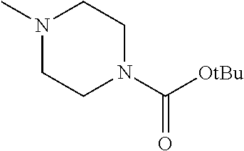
N1(C)CCN(C([OtBu])=O)CC1
